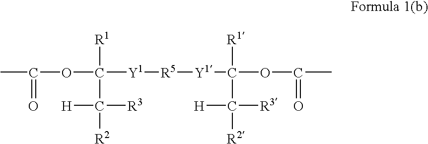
CC(OC([Y1][R5][Y1]C(OC(C)=O)([R1])C([H])([R3])[R2])([R1])C([R2])([H])[R3])=O
